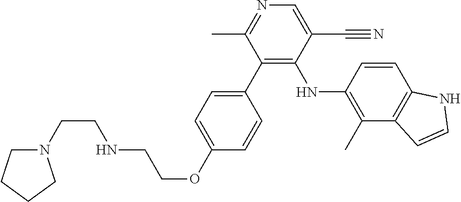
C1(C2=C(NC3=C(C)C4=C(C=C3)NC=C4)C(C#N)=CN=C2C)=CC=C(OCCNCCN2CCCC2)C=C1
